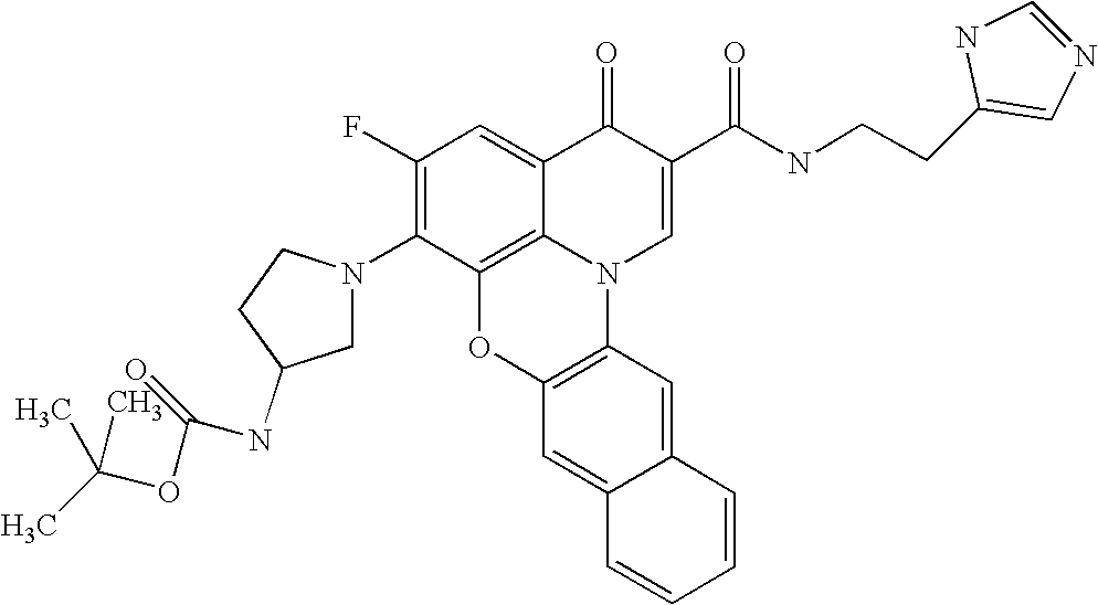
C1(F)=C(N2CC(NC(OC(C)(C)C)=O)CC2)C2=C3C(=C1)C(=O)C(C(NCCC1=CN=CN1)=O)=CN3C1=C(O2)C=C2C(=C1)C=CC=C2
